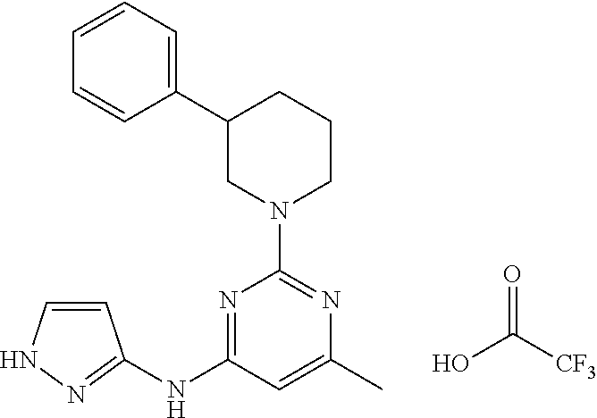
C1(C2=CC=CC=C2)CN(C2=NC(C)=CC(NC3=NNC=C3)=N2)CCC1.OC([CF3])=O
